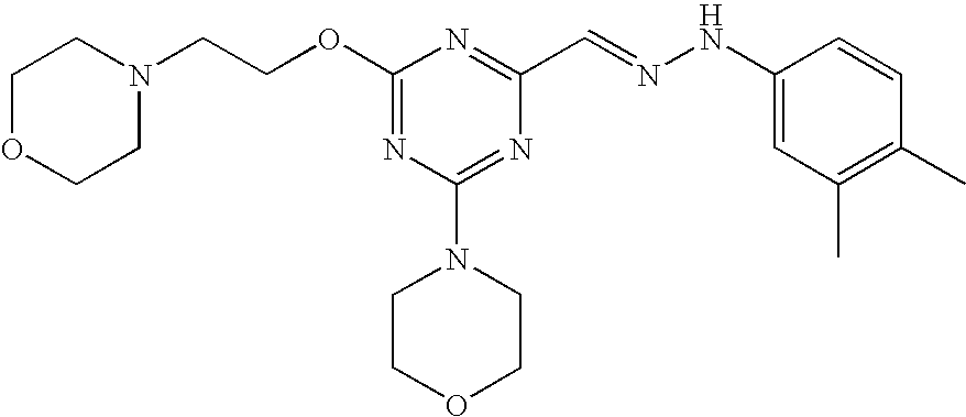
C(COC1=NC(N2CCOCC2)=NC(C=NNC2=CC(C)=C(C)C=C2)=N1)N1CCOCC1
